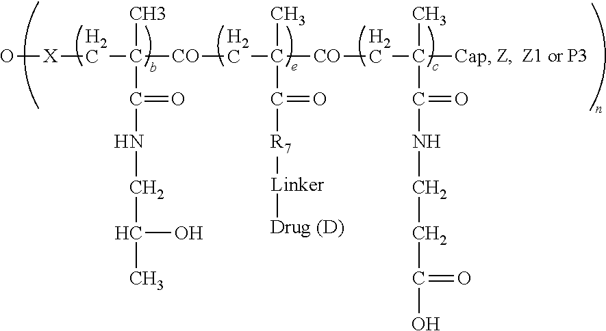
O[X]CC([CO]CC([CO]CC([Cap])(C(NCCC(O)=O)=O)C)(C([R7][Linker][Drug (D)])=O)C)(C)C(NCC(C)O)=O
